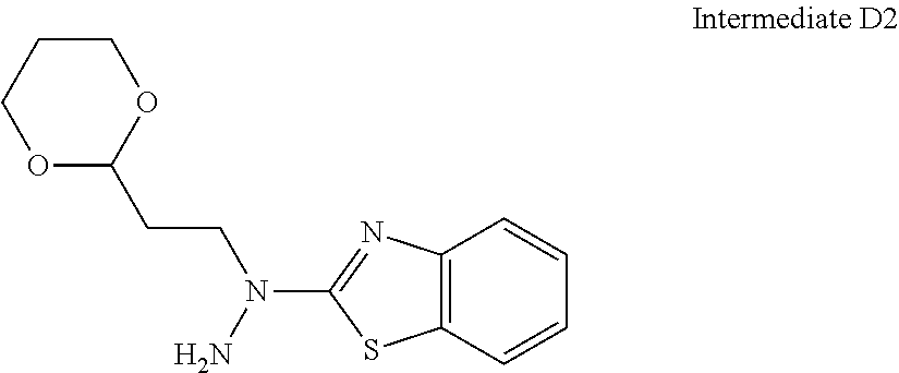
C12=C(C=CC=C1)SC(N(N)CCC1OCCCO1)=N2
